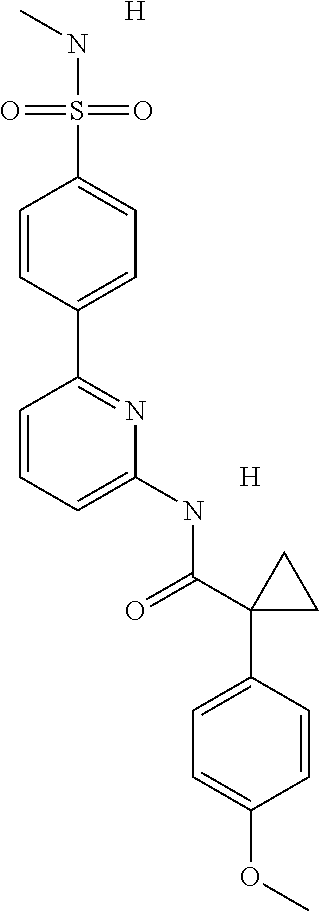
[H].N(S(C1=CC=C(C2=NC(NC(=O)C3(C4=CC=C(OC)C=C4)CC3)=CC=C2)C=C1)(=O)=O)C.[H]
